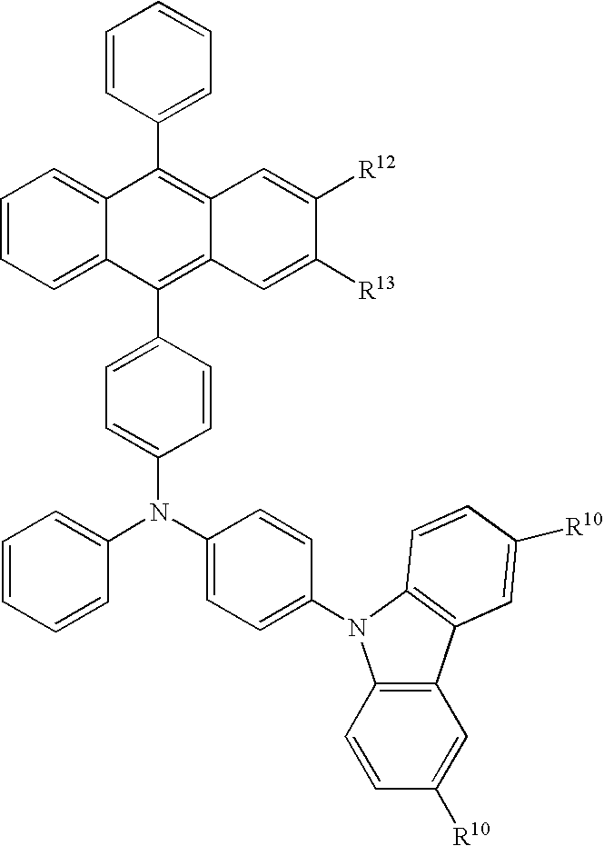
C1=CC=C2C(=C1)C(C1=CC=CC=C1)=C1C(=C2C2=CC=C(N(C3=CC=C(N4C5=C(C6=C4C=CC([R10])=C6)C=C([R10])C=C5)C=C3)C3=CC=CC=C3)C=C2)C=C([R13])C([R12])=C1
